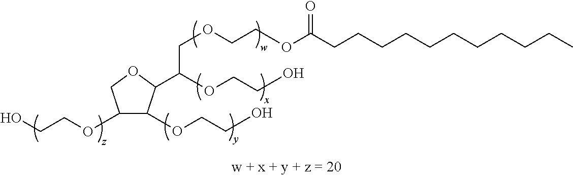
C1(OCCO)C(OCCO)C(C(COCCOC(CCCCCCCCCCC)=O)OCCO)OC1
